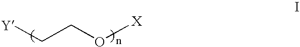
[Y]CCO[X]
